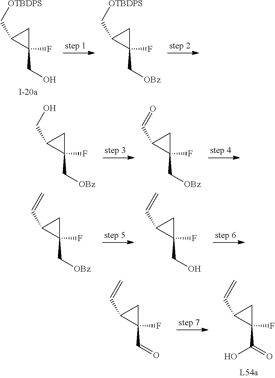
C1(F)(CO)CC1C[OTBDPS].C1(F)(C[OBz])CC1C[OTBDPS].C1(F)(C[OBz])CC1CO.C1(F)(C[OBz])CC1C=O.C1(F)(C[OBz])CC1C=C.C1(F)(CO)CC1C=C.C1(F)(C=O)CC1C=C.C1(F)(C(=O)O)CC1C=C
